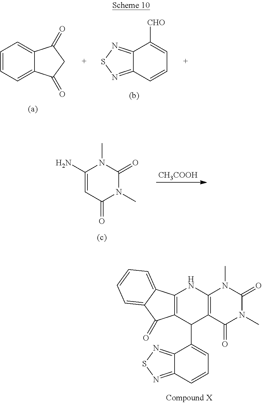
[CH3COOH].C1(N)=CC(=O)N(C)C(=O)N1C.C1=CC=C2C(=C1)C(=O)CC2=O.C1([CHO])=CC=CC2=NSN=C12.C12=C(C(=O)N(C)C(=O)N1C)C(C1=CC=CC3=NSN=C13)C1=C(N2)C2=CC=CC=C2C1=O
